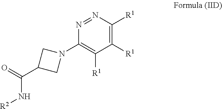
N1=NC([R1])=C([R1])C([R1])=C1N1CC(C(=O)N[R2])C1
